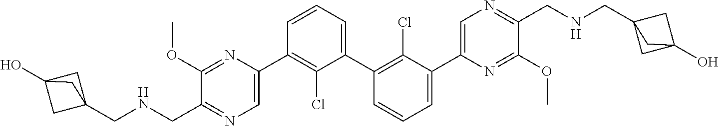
C1(OC)=NC(C2=C(Cl)C(C3=C(Cl)C(C4=CN=C(CNCC56CC(O)(C5)C6)C(OC)=N4)=CC=C3)=CC=C2)=CN=C1C[HN]CC12CC(O)(C1)C2
